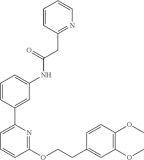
C1=CC(C2=CC=CC(OCCC3=CC(OC)=C(OC)C=C3)=N2)=CC(NC(CC2=NC=CC=C2)=O)=C1
